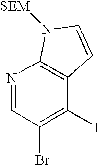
N1=CC(Br)=C(I)C2=C1N([SEM])C=C2
